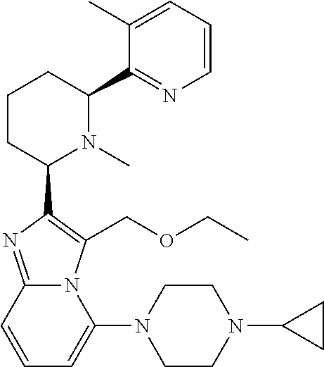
C1CC(C2=C(COCC)N3C(=N2)C=CC=C3N2CCN(C3CC3)CC2)N(C)C(C2=NC=CC=C2C)C1
